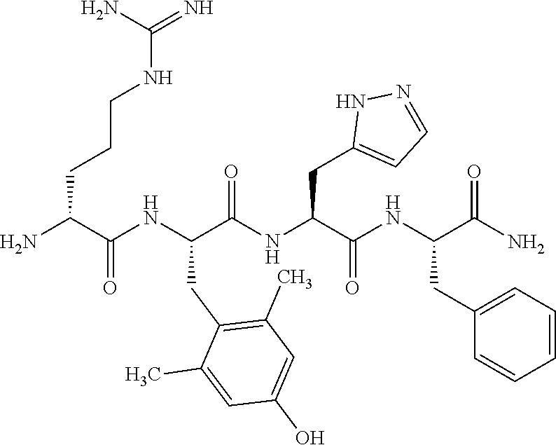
NC(C(NC(C(NC(C(NC(C(N)=O)CC1=CC=CC=C1)=O)CC1=CC=NN1)=O)CC1=C(C)C=C(O)C=C1C)=O)CCCNC(=N)N
